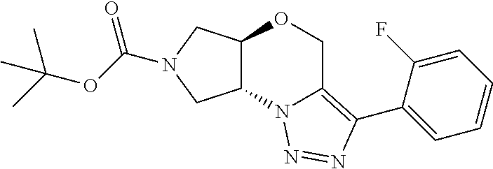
C12C(CN(C(OC(C)(C)C)=O)C1)OCC1=C(C3=CC=CC=C3F)N=NN21
